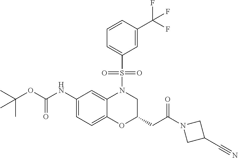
C1(NC(OC(C)(C)C)=O)=CC=C2C(=C1)N(S(C1=CC=CC(C(F)(F)F)=C1)(=O)=O)CC(CC(=O)N1CC(C#N)C1)O2
